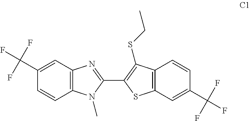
C12=C(C=C(C(F)(F)F)C=C1)N=C(C1=C(SCC)C3=C(C=C(C(F)(F)F)C=C3)S1)N2C
